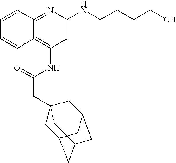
C12=NC(NCCCCO)=CC(NC(CC34CC5CC(CC(C3)C5)C4)=O)=C1C=CC=C2
